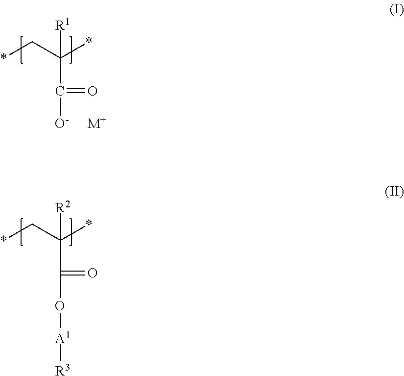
*CC(*)(C([O-])=O)[R1].[M+].*CC(*)(C(O[A1][R3])=O)[R2]
